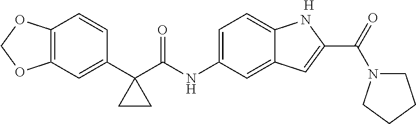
[H].C12=C(C=C(C3(C(NC4=CC=C5C(=C4)C=C(C(=O)N4CCCC4)N5)=O)CC3)C=C1)OCO2
